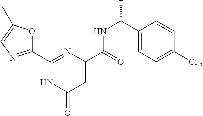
C1(C2=NC=C(C)O2)=NC(C(=O)NC(C)C2=CC=C([CF3])C=C2)=CC(=O)N1
